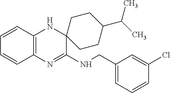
C1=CC2=C(C=C1)N=C(NCC1=CC=CC(Cl)=C1)C1(N2)CCC(C(C)C)CC1
